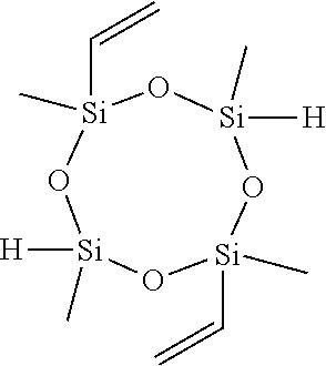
[Si]1([H])(C)O[Si](C=C)(C)O[Si](C)([H])O[Si](C=C)(C)O1
